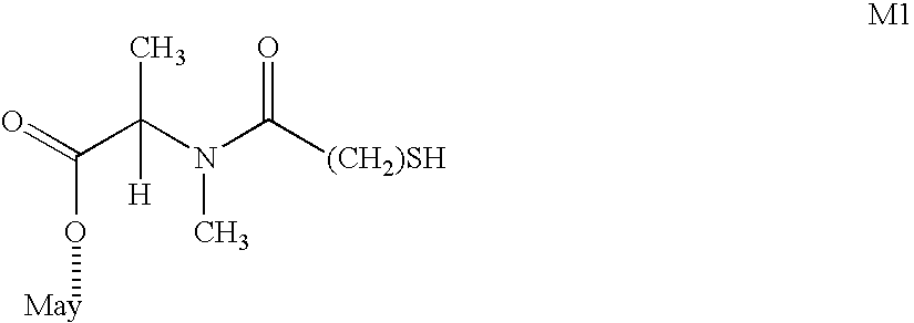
O=C(C(N(C([(CH2)SH])=O)C)(C)[H])O[May]
